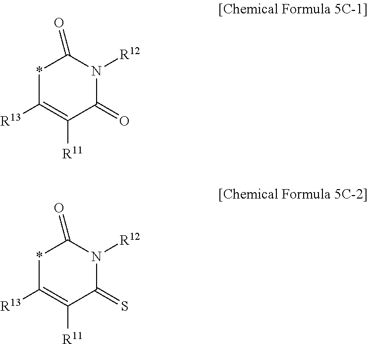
*1C([R13])=C([R11])C(=O)N([R12])C1=O.*1C([R13])=C([R11])C(=S)N([R12])C1=O
